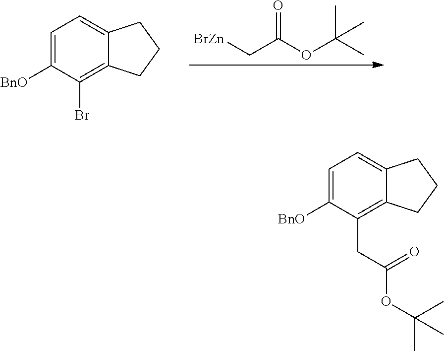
C1=C([BnO])C(Br)=C2C(=C1)CCC2.[BrZn]CC(OC(C)(C)C)=O.C1=C([BnO])C(CC(OC(C)(C)C)=O)=C2C(=C1)CCC2
